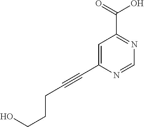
C1=C(C#CCCCO)N=CN=C1C(=O)O
